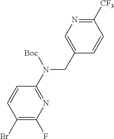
C1(N(CC2=CN=C([CF3])C=C2)[Boc])=NC(F)=C(Br)C=C1
